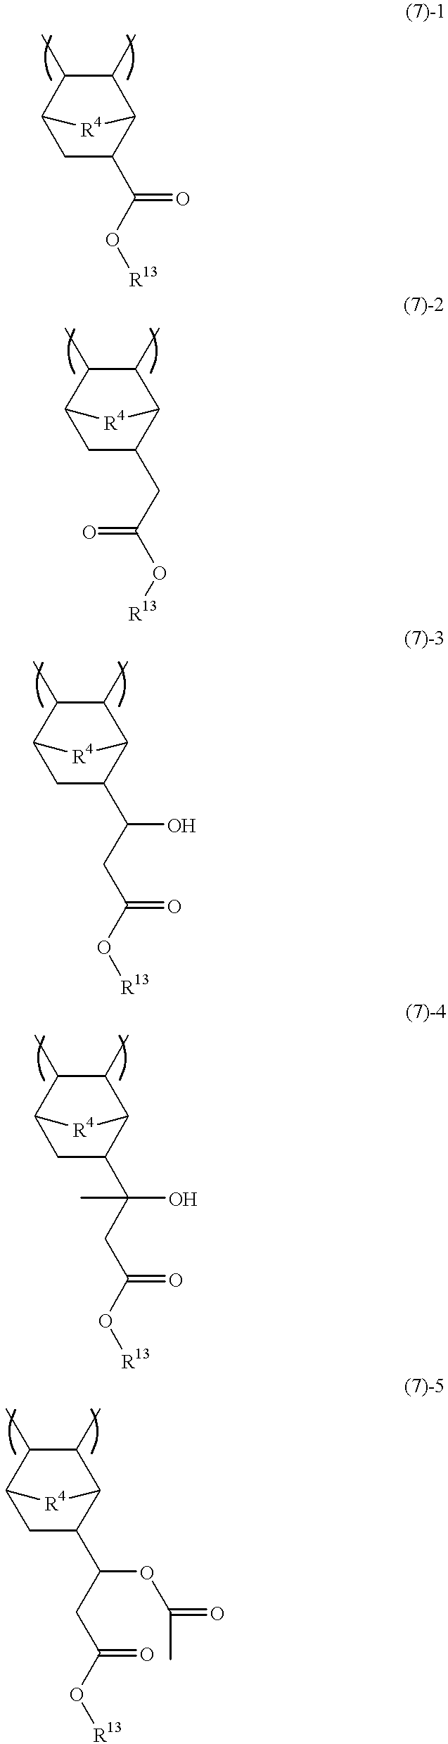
C1C(C(O[R13])=O)C2C(C)C(C)C1[R4]2.C1C(CC(O[R13])=O)C2C(C)C(C)C1[R4]2.C1C(C(CC(O[R13])=O)O)C2C(C)C(C)C1[R4]2.C1C(C(CC(O[R13])=O)(O)C)C2C(C)C(C)C1[R4]2.C1C(C(CC(O[R13])=O)OC(=O)C)C2C(C)C(C)C1[R4]2
